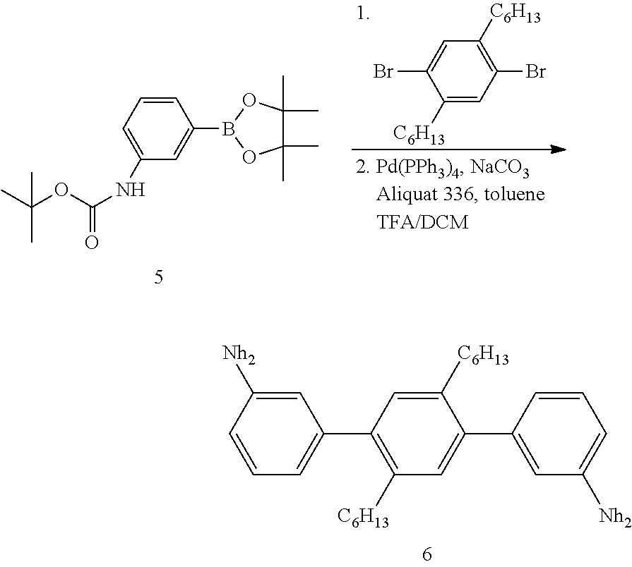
C1=CC=C(C2=C([C6H13])C=C(C3=CC([Nh2])=CC=C3)C([C6H13])=C2)C=C1[Nh2].C1(Br)=CC([C6H13])=C(Br)C=C1[C6H13].C1=C(NC(OC(C)(C)C)=O)C=C(B2OC(C)(C)C(C)(C)O2)C=C1
